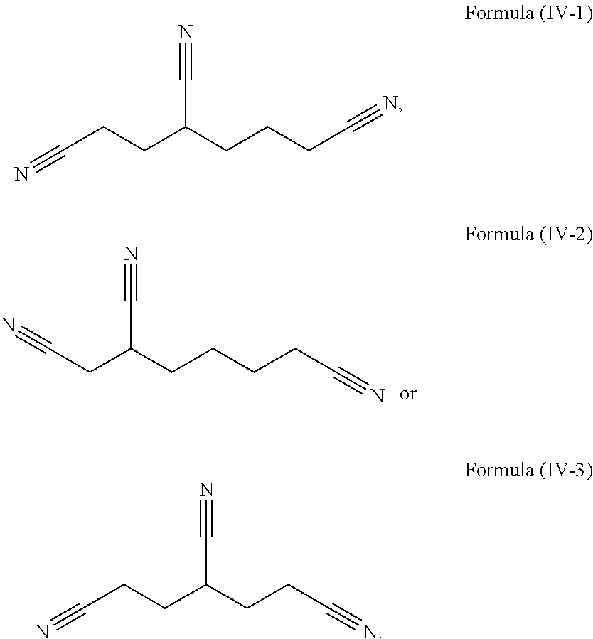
C(CC(CCCCC#N)C#N)#N.C(CCC(CCCC#N)C#N)#N.C(CCC(CCC#N)C#N)#N
